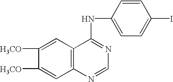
C1([H3CO])=CC2=C(C=C1[H3CO])C(NC1=CC=C(I)C=C1)=NC=N2
